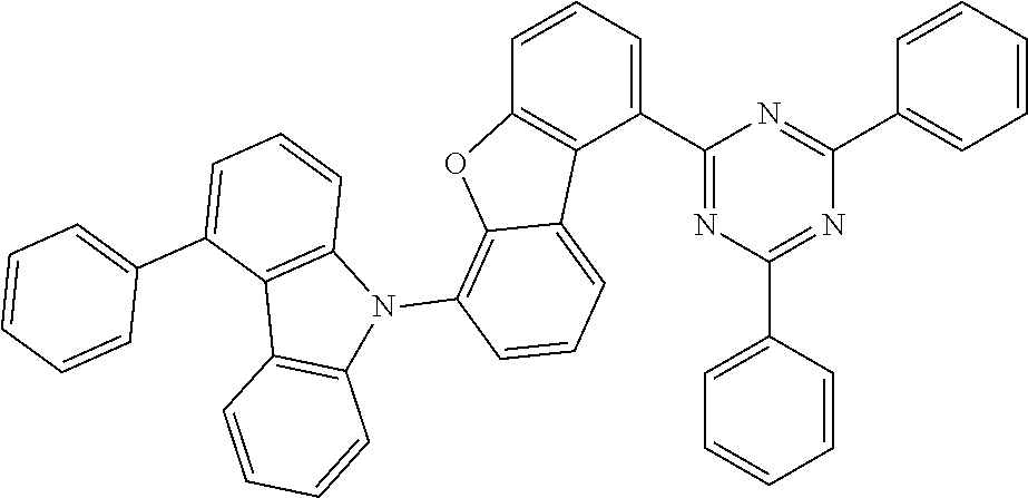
C1(C2=CC=CC3=C2C2=CC=CC(N4C5=C(C6=C4C=CC=C6)C(C4=CC=CC=C4)=CC=C5)=C2O3)=NC(C2=CC=CC=C2)=NC(C2=CC=CC=C2)=N1
